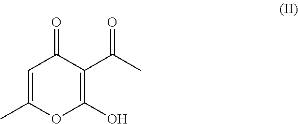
C1=C(C)OC(O)=C(C(C)=O)C1=O
